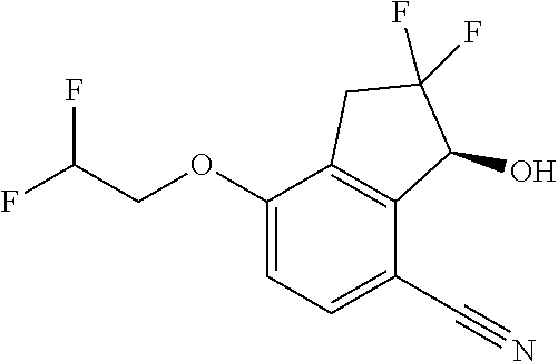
FC(COC1=CC=C(C#N)C2=C1CC(F)(F)C2O)F
